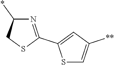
N1=C(C2=CC([**])=CS2)SCC1*
